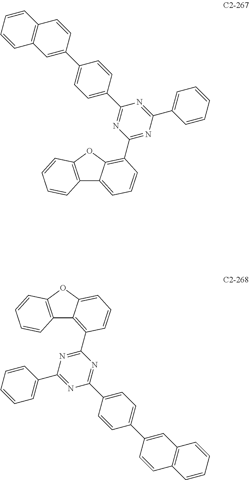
C12=C(OC3=C(C4=NC(C5=CC=CC=C5)=NC(C5=CC=C(C6=CC7=C(C=CC=C7)C=C6)C=C5)=N4)C=CC=C13)C=CC=C2.C12=C(OC3=CC=CC(C4=NC(C5=CC=CC=C5)=NC(C5=CC=C(C6=CC7=C(C=CC=C7)C=C6)C=C5)=N4)=C13)C=CC=C2
